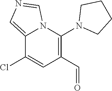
C1(Cl)=CC(C=O)=C(N2CCCC2)N2C1=CN=C2
